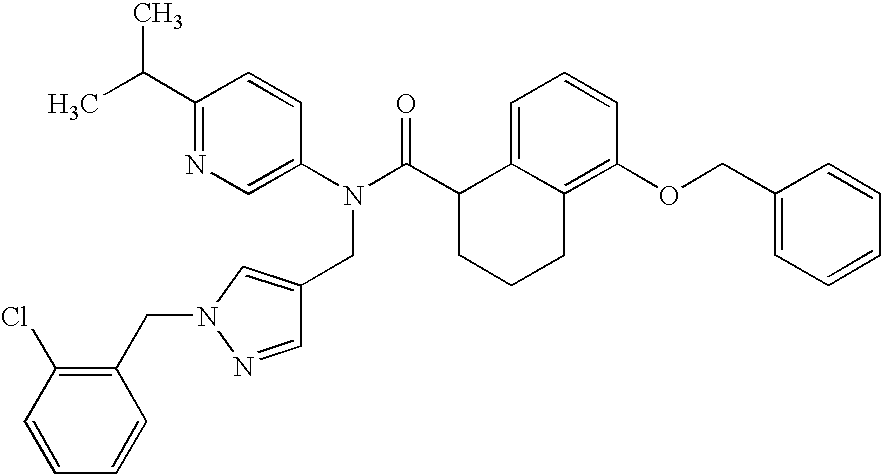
C1(C(C)C)=NC=C(N(C(C2CCCC3=C(OCC4=CC=CC=C4)C=CC=C23)=O)CC2=CN(CC3=C(Cl)C=CC=C3)N=C2)C=C1
